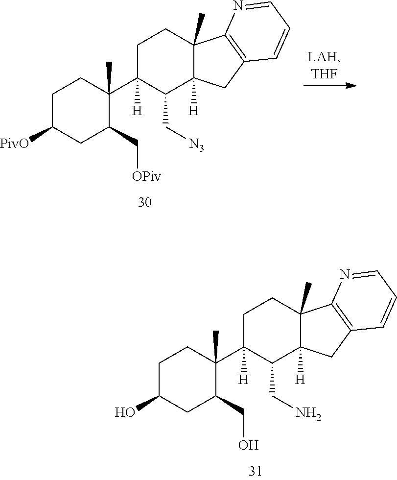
C1C(O)CC(CO)C(C2([H])C(CN)C3([H])C(C)(CC2)C2=C(C3)C=CC=N2)(C)C1.C1C([PivO])CC(C[OPiv])C(C2([H])C(C[N3])C3([H])C(C)(CC2)C2=C(C3)C=CC=N2)(C)C1
